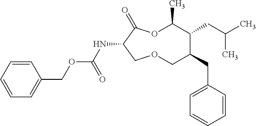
N(C1C(=O)OC(C)C(CC(C)C)C(CC2=CC=CC=C2)COC1)C(OCC1=CC=CC=C1)=O
